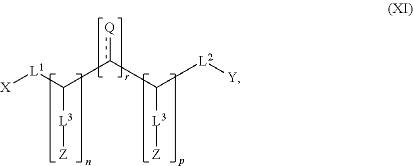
[X][L1]C([L3][Z])c([Q])C([L3][Z])[L2][Y]
